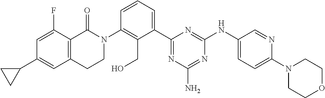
N1(C2=C(CO)C(C3=NC(N)=NC(NC4=CC=C(N5CCOCC5)N=C4)=N3)=CC=C2)C(=O)C2=C(C=C(C3CC3)C=C2F)CC1
